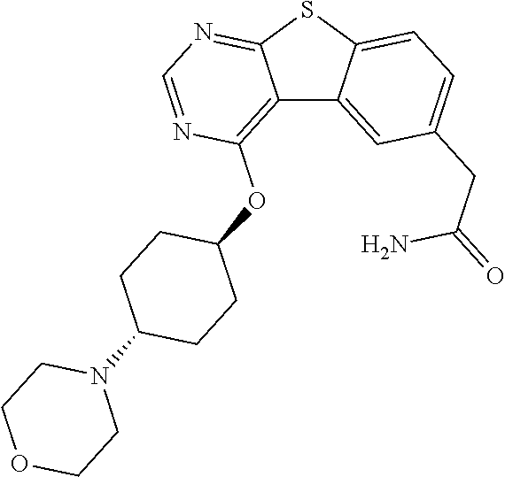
C12=C(OC3CCC(N4CCOCC4)CC3)N=CN=C1SC1=CC=C(CC(=O)N)C=C21
